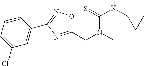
C1=CC=C(Cl)C=C1C1=NOC(CN(C)C(=S)NC2CC2)=N1
